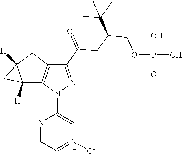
C12([H])C3=C(CC1([H])C2)C(C(=O)CC(COP(O)(O)=O)C(C)(C)C)=NN3C1=CN([O-])=CC=[Na]1
